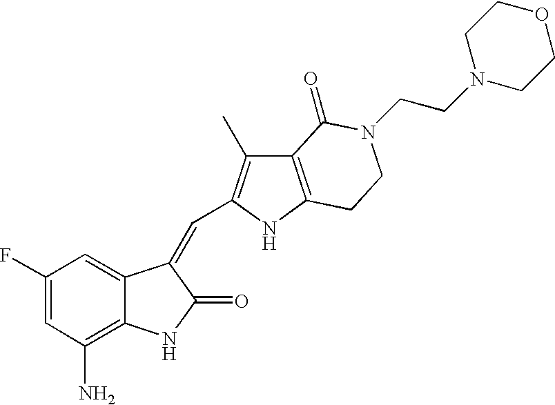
C1(F)=CC(N)=C2C(=C1)C(=CC1=C(C)C3=C(N1)CCN(CCN1CCOCC1)C3=O)C(=O)N2
